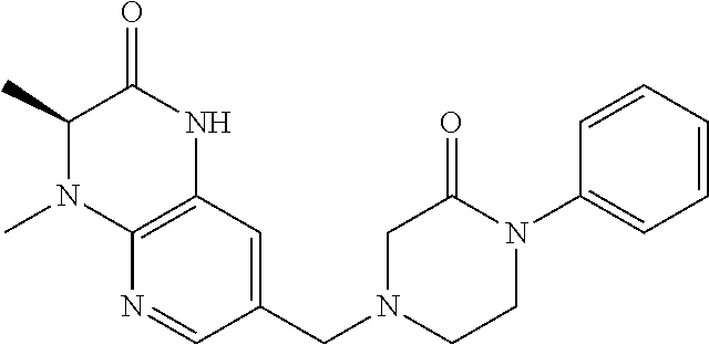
C1=CC=CC=C1N1C(=O)CN(CC2=CC3=C(N=C2)N(C)C(C)C(=O)N3)CC1
